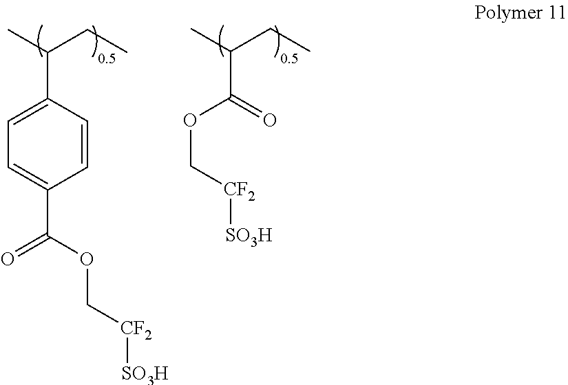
C1=C(C(C)CC)C=CC(C(OC[CF2][SO3H])=O)=C1.C(=O)(C(C)CC)OC[CF2][SO3H]
